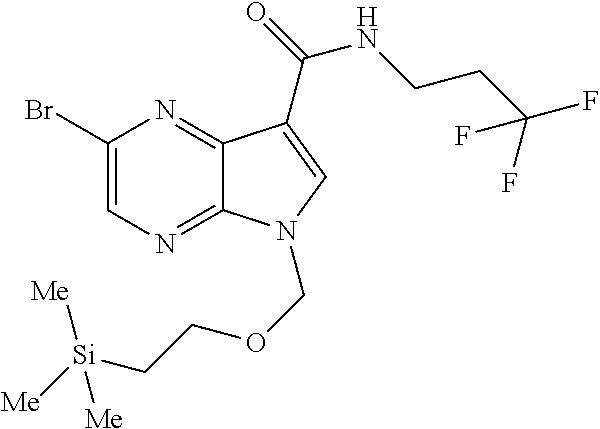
C1(Br)=CN=C2C(=N1)C(C(=O)NCCC(F)(F)F)=CN2COCC[Si]([Me])([Me])[Me]
